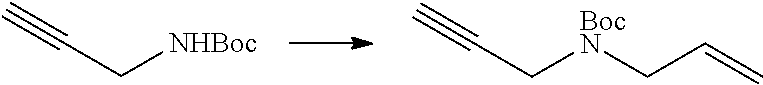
C([NHBoc])C#C.C([BocN]CC=C)C#C
